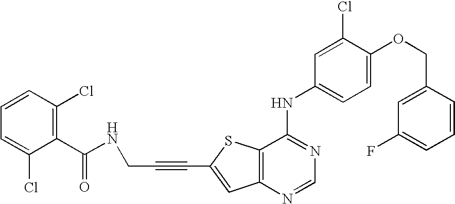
C12=C(SC(C#CCNC(=O)C3=C(Cl)C=CC=C3Cl)=C1)C(NC1=CC=C(OCC3=CC(F)=CC=C3)C(Cl)=C1)=NC=N2
